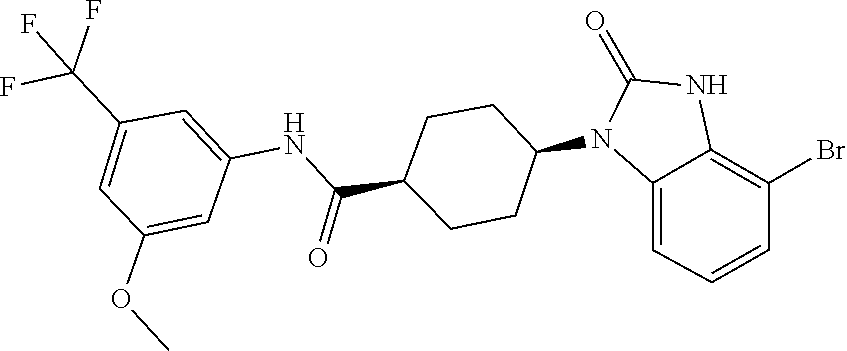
C1(=O)NC2=C(Br)C=CC=C2N1C1CCC(C(NC2=CC(C(F)(F)F)=CC(OC)=C2)=O)CC1
